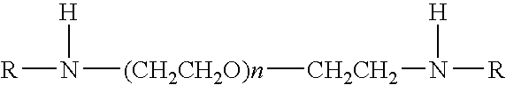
[R]N([H])[(CH2CH2O)n][CH2CH2]N([R])[H]
